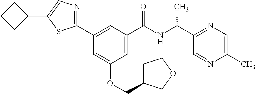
C1(C2=CC(C(NC(C3=NC=C(C)N=C3)C)=O)=CC(OCC3CCOC3)=C2)=NC=C(C2CCC2)S1
